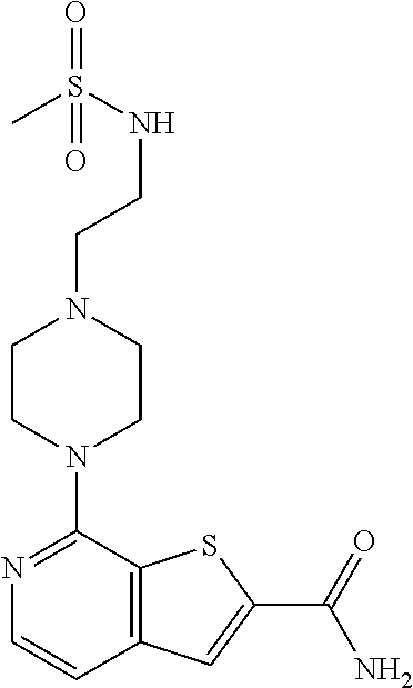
N1=C(N2CCN(CCNS(C)(=O)=O)CC2)C2=C(C=C1)C=C(C(=O)N)S2
